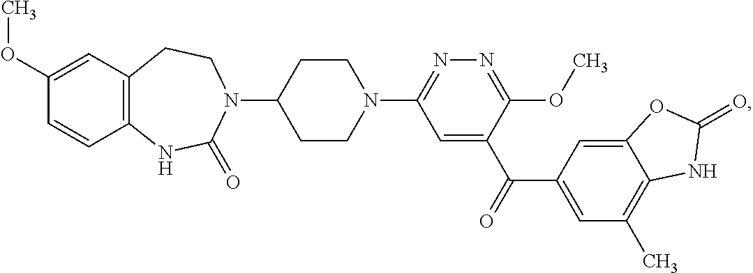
C12=C(NC(=O)N(C3CCN(C4=NN=C(OC)C(C(C5=CC(C)=C6C(=C5)OC(=O)N6)=O)=C4)CC3)CC1)C=CC(OC)=C2
